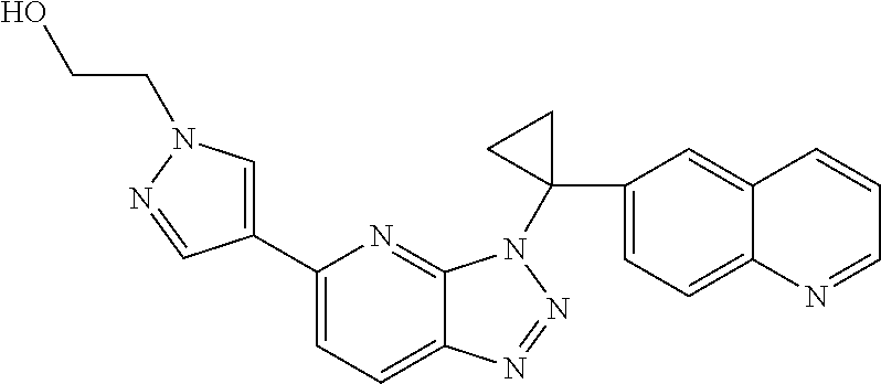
C1(C2=CN(CCO)N=C2)=CC=C2C(=N1)N(C1(C3=CC=C4C(=C3)C=CC=N4)CC1)N=N2
